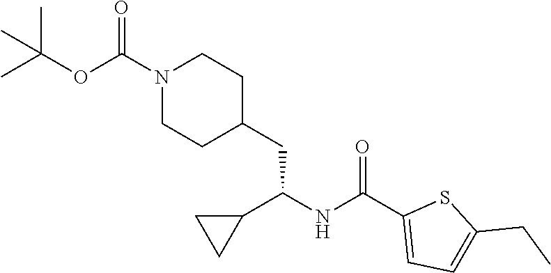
N1(C(OC(C)(C)C)=O)CCC(CC(NC(C2=CC=C(CC)S2)=O)C2CC2)CC1
